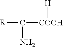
[R]C([COOH][H])N
